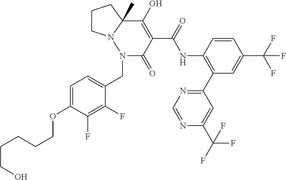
C1CN2C(C)(C1)C(O)=C(C(=O)NC1=C(C3=NC=NC(C(F)(F)F)=C3)C=C(C(F)(F)F)C=C1)C(=O)N2CC1=CC=C(OCCCCCO)C(F)=C1F
